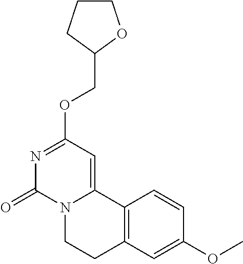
N1=C(OCC2OCCC2)C=C2N(C1=O)CCC1=C2C=CC(OC)=C1
